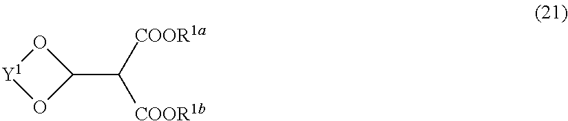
[Y1]1OC(C([COOR1b])[COOR1a])O1
